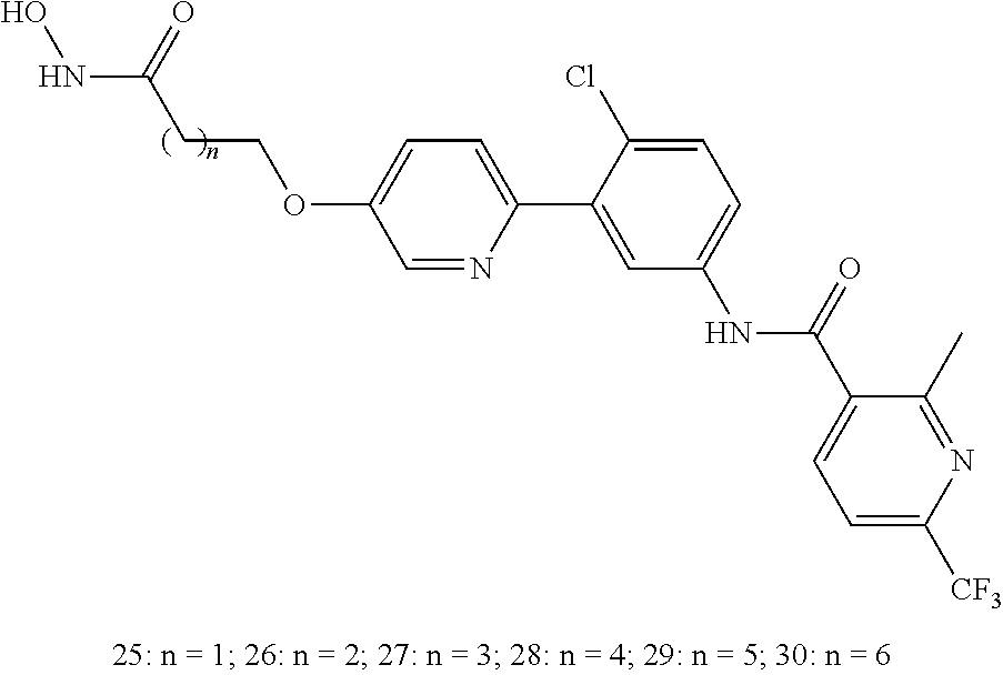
O(C1=CC=C(C2=CC(NC(C3=CC=C([CF3])N=C3C)=O)=CC=C2Cl)N=C1)CCC(NO)=O
